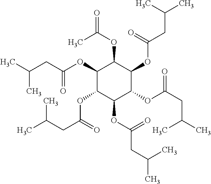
C(C(OC1C(OC(CC(C)C)=O)C(OC(CC(C)C)=O)C(OC(CC(C)C)=O)C(OC(CC(C)C)=O)C1OC(=O)C)=O)C(C)C
